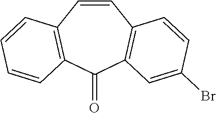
C1=CC2=C(C(=O)C3=C1C=CC=C3)C=C(Br)C=C2
